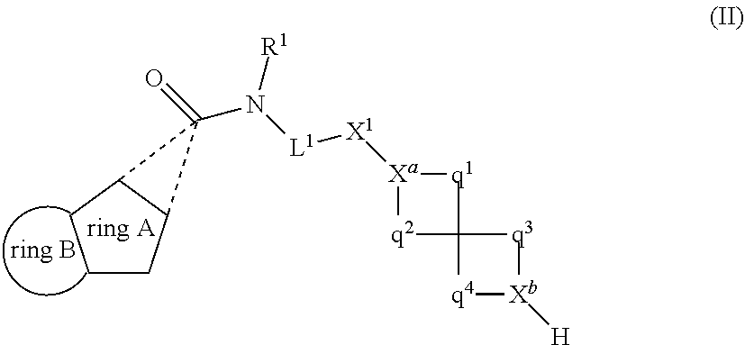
C1CC2C(C1)C2(=O)N([L1][X1][Xa]1[q2]C2([q1]1)[q4][Xb]([H])[q3]2)[R1]
